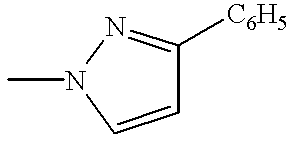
C1=CN(C)N=C1[C6H5]
